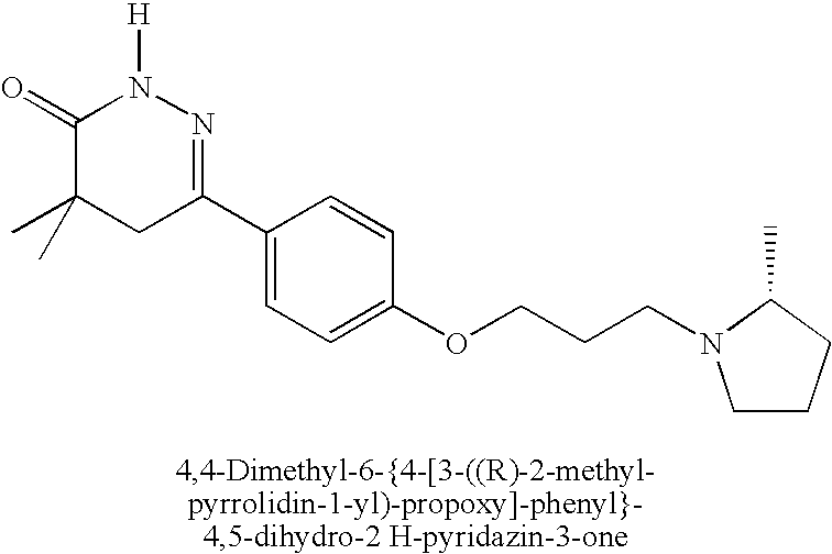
C1(=O)C(C)(C)CC(C2=CC=C(OCCCN3CCCC3C)C=C2)=NN1[H]
